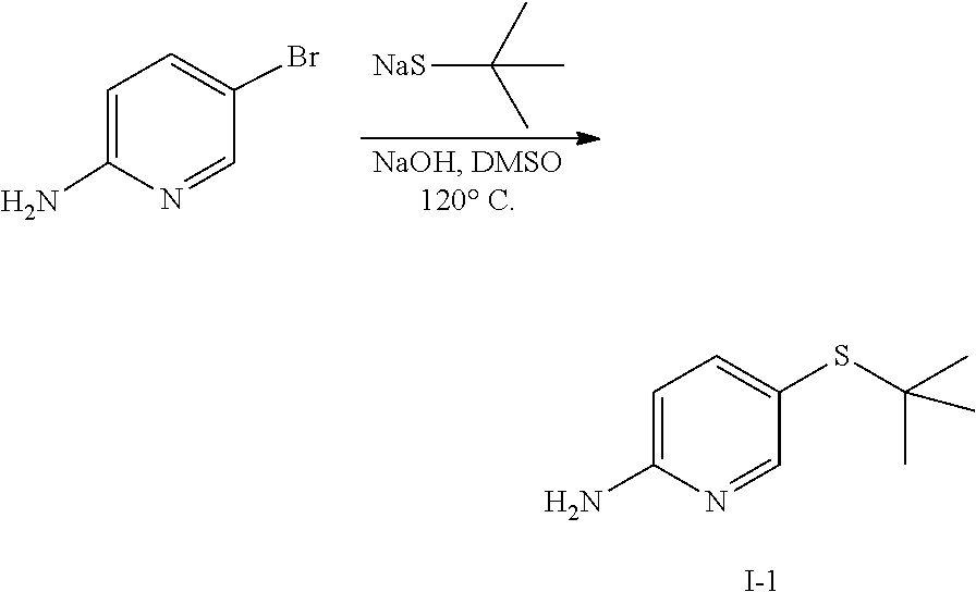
CC(C)(C)[NaS].C1(Br)=CC=C(N)N=C1.C1(SC(C)(C)C)=CC=C(N)N=C1.[I-]
